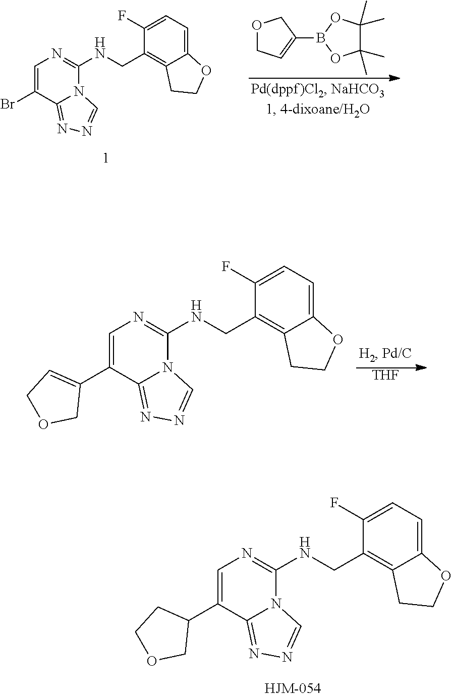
C1=C(Br)C2=NN=CN2C(NCC2=C3C(=CC=C2F)OCC3)=N1.O1CC=C(B2OC(C)(C)C(C)(C)O2)C1.C1=C(C2=CCOC2)C2=NN=CN2C(NCC2=C3C(=CC=C2F)OCC3)=N1.[THF].C1=C(C2CCOC2)C2=NN=CN2C(NCC2=C3C(=CC=C2F)OCC3)=N1
